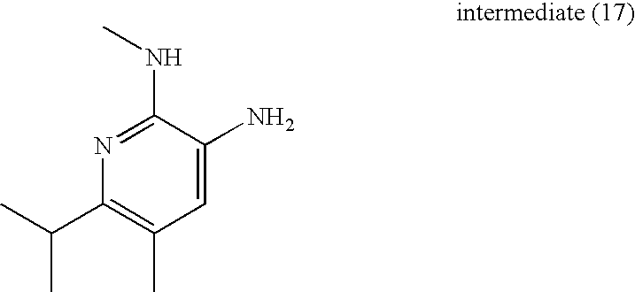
N1=C(NC)C(N)=CC(C)=C1C(C)C
